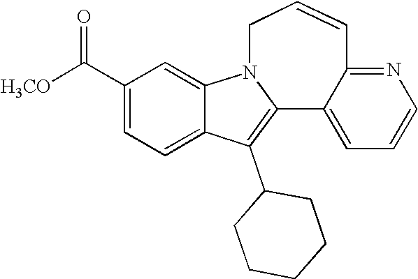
C1(C([H3CO])=O)=CC=C2C(=C1)N1C(=C2C2CCCCC2)C2=CC=CN=C2C=CC1
